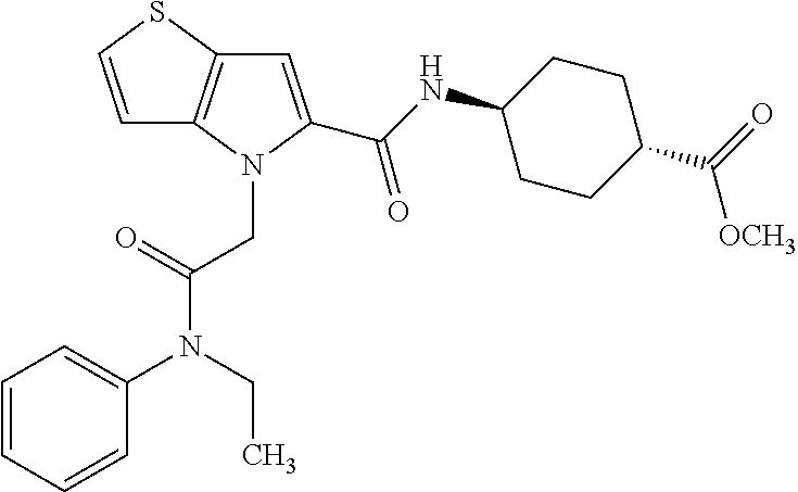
C1=CC=CC(N(CC)C(CN2C(C(NC3CCC(C([OCH3])=O)CC3)=O)=CC3=C2C=CS3)=O)=C1
